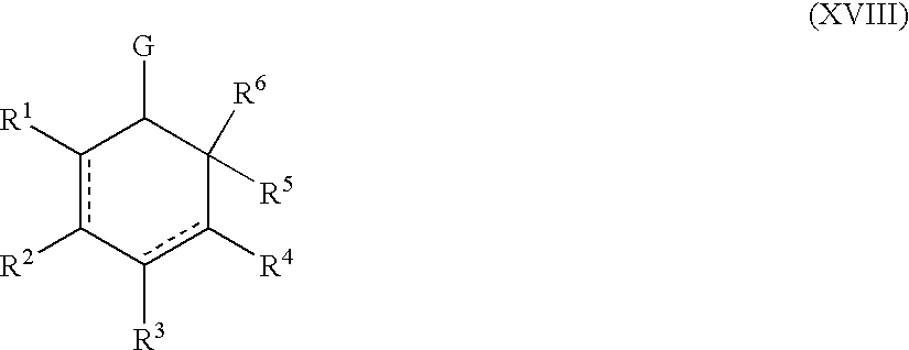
c1([R1])c([R2])-c([R3])c([R4])C([R6])([R5])C1[G]
